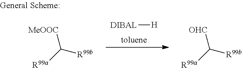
[toluene].[DIBAL][H].[MeOOC]C([R99a])[R99b].[OHC]C([R99a])[R99b]
